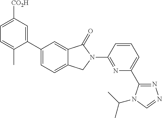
C1(C2=CC=C3C(=C2)C(=O)N(C2=NC(C4=NN=CN4C(C)C)=CC=C2)C3)=CC([CO2H])=CC=C1C
